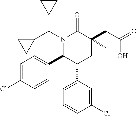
C1(C(N2C(C3=CC=C(Cl)C=C3)C(C3=CC=CC(Cl)=C3)CC(CC(=O)O)(C)C2=O)C2CC2)CC1
